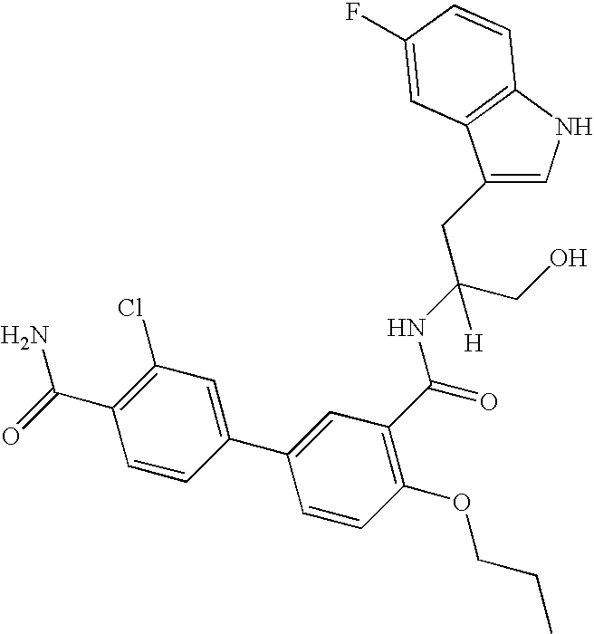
C1=C(CC(CO)(NC(C2=C(OCCC)C=CC(C3=CC(Cl)=C(C(N)=O)C=C3)=C2)=O)[H])C2=C(N1)C=CC(F)=C2
